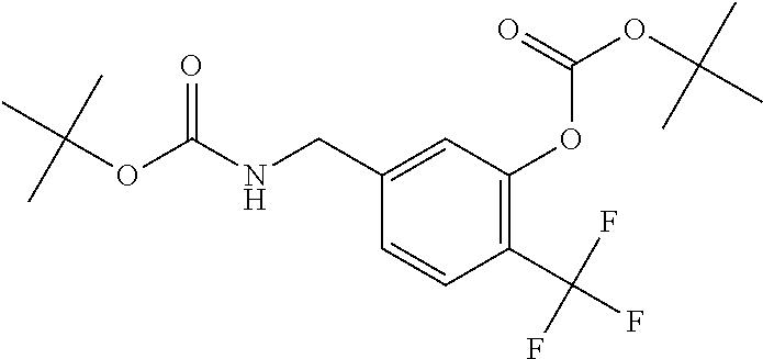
C1(CNC(OC(C)(C)C)=O)=CC(OC(=O)OC(C)(C)C)=C(C(F)(F)F)C=C1
